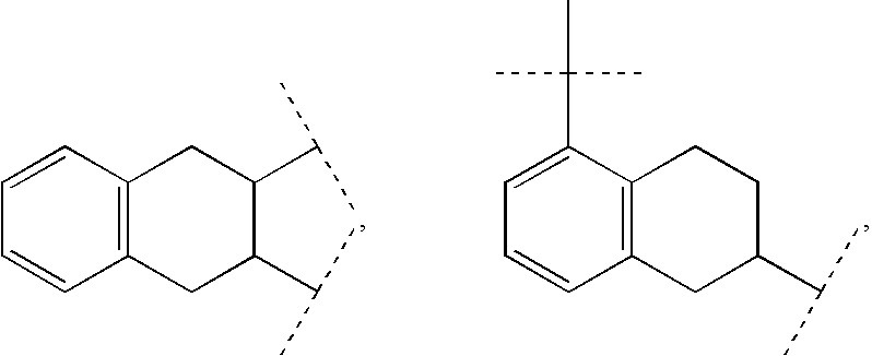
C1=CC2=C(C=C1)CC(C(C)C)C(C(C)C)C2.C1=C(C(C)(C)C)C2=C(C=C1)CC(C(C)C)CC2
